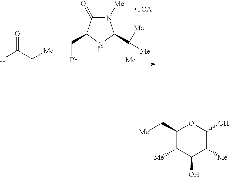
[H]C(C[Me])=O.N1([Me])C(=O)C(C[Ph])NC1C([Me])([Me])[Me].C1(C[Me])C([Me])C(O)C([Me])C(O)O1
